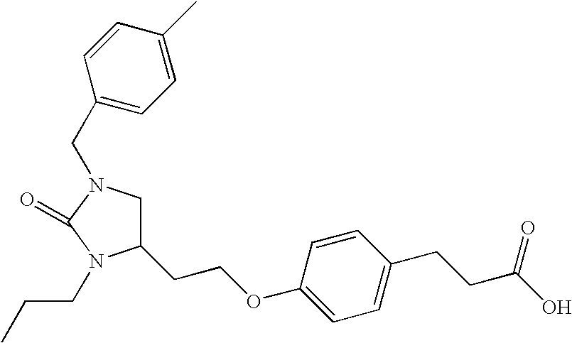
C1N(CC2=CC=C(C)C=C2)C(=O)N(CCC)C1CCOC1=CC=C(CCC(O)=O)C=C1
